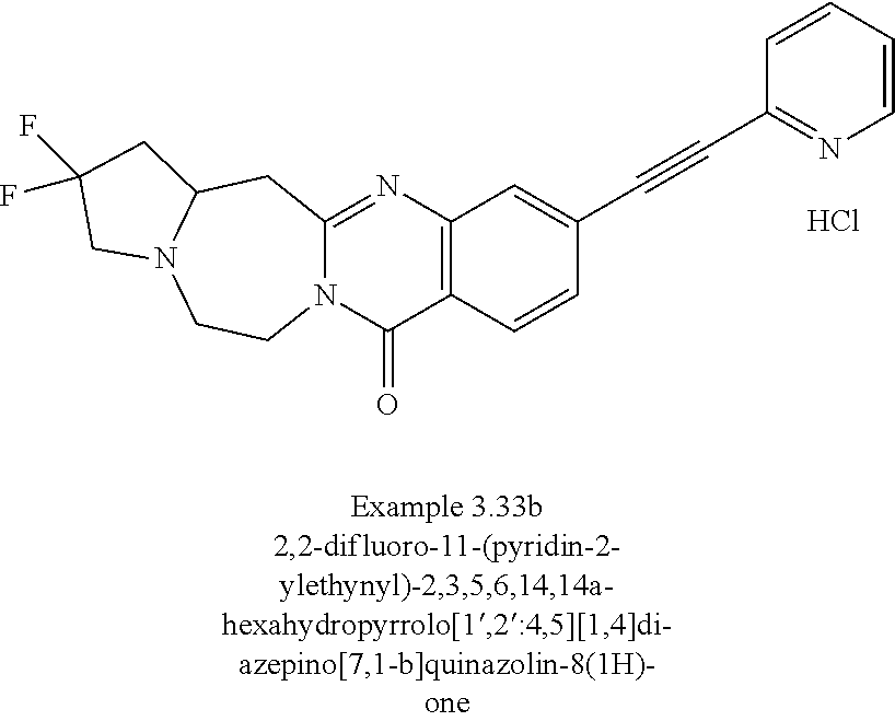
N12C(=NC3=C(C1=O)C=CC(C#CC1=NC=CC=C1)=C3)CC1N(CC2)CC(F)(F)C1.Cl
